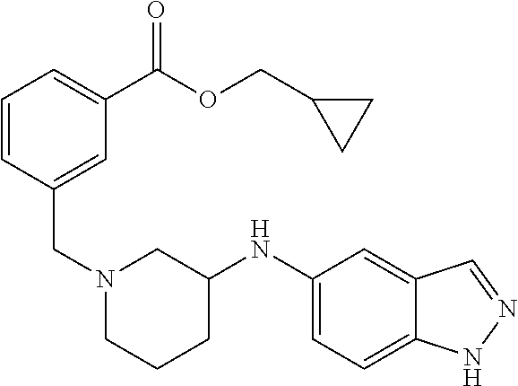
C12=CC=C(NC3CN(CC4=CC(C(OCC5CC5)=O)=CC=C4)CCC3)C=C1C=NN2
